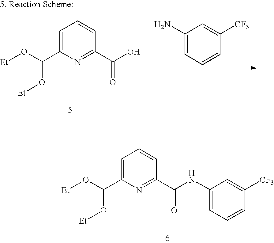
C1=C(C(O[Et])O[Et])N=C(C(NC2=CC=CC([CF3])=C2)=O)C=C1.C1=C(C(O[Et])O[Et])N=C(C(O)=O)C=C1.C1(N)=CC=CC([CF3])=C1
